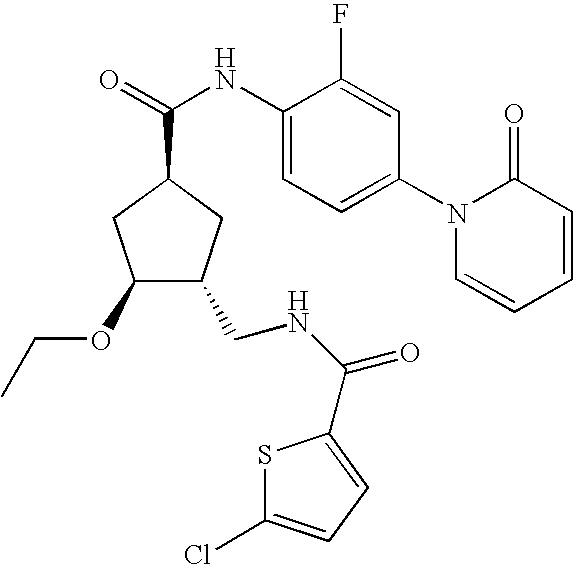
C1(OCC)C(CNC(=O)C2=CC=C(Cl)S2)CC(C(=O)NC2=CC=C(N3C=CC=CC3=O)C=C2F)C1
